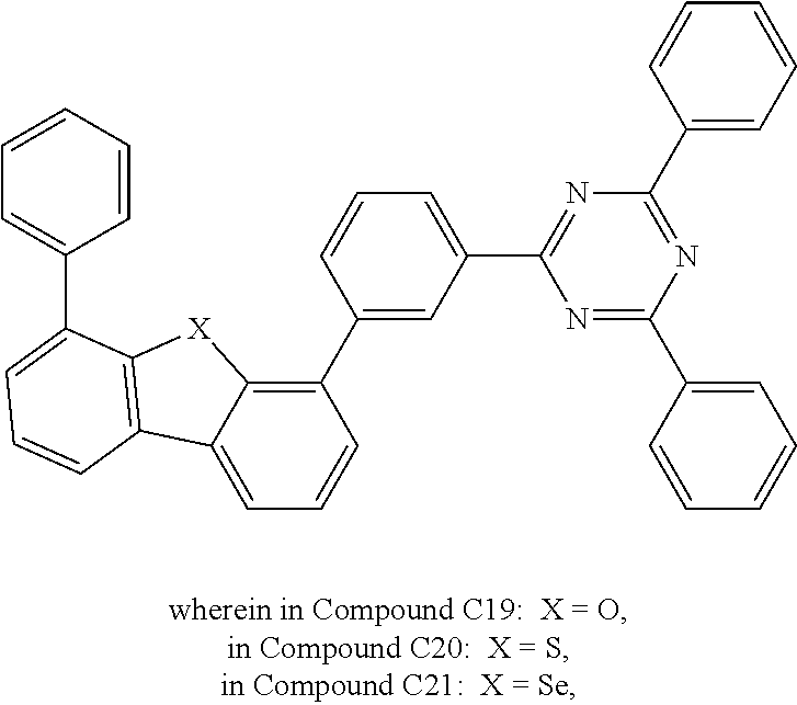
C1=C2C(=C(C3=CC(C4=NC(C5=CC=CC=C5)=NC(C5=CC=CC=C5)=N4)=CC=C3)C=C1)[X]C1=C2C=CC=C1C1=CC=CC=C1
